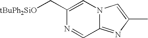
C12=NC(C)=CN1C=C(C[tBuPh2SiO])N=C2
